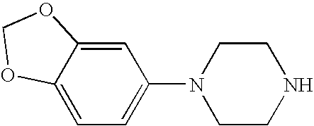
C1=C2C(=CC(N3CCNCC3)=C1)OCO2
